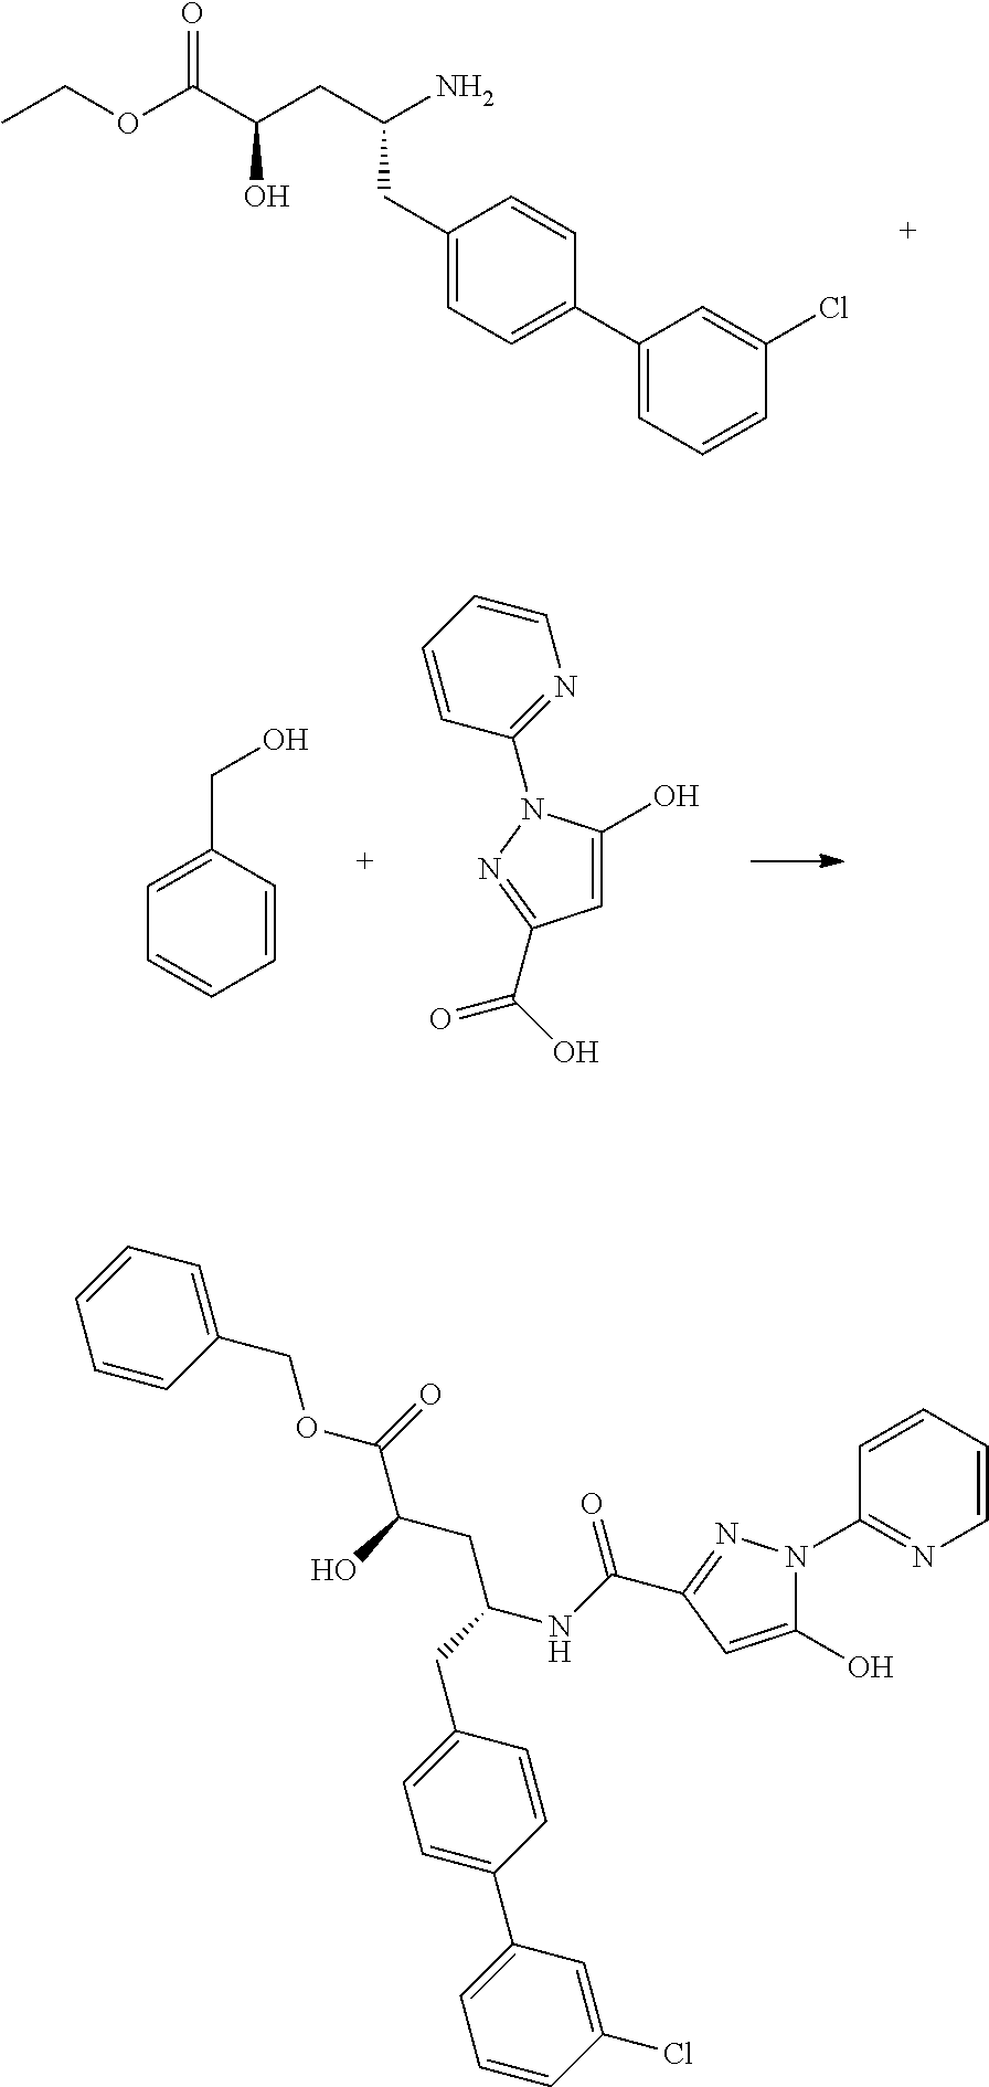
O(C(C(CC(N)CC1=CC=C(C2=CC=CC(Cl)=C2)C=C1)O)=O)CC.C1=C(CO)C=CC=C1.C1=C(O)N(C2=NC=CC=C2)N=C1C(O)=O.C1(COC(C(O)CC(NC(=O)C2=NN(C3=NC=CC=C3)C(O)=C2)CC2=CC=C(C3=CC=CC(Cl)=C3)C=C2)=O)=CC=CC=C1
